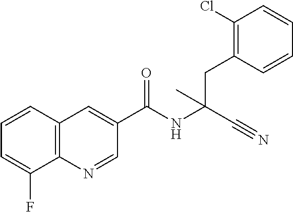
C1=CC2=C(C(F)=C1)N=CC(C(NC(C#N)(CC1=C(Cl)C=CC=C1)C)=O)=C2
